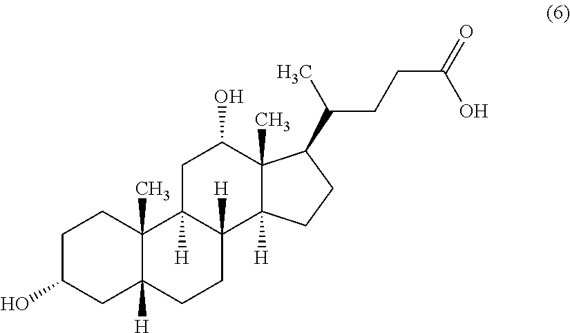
C1C(O)CC2([H])C(C)(C1)C1([H])C([H])(CC2)C2([H])C(C)(C(O)C1)C(C(CCC(=O)O)C)CC2
